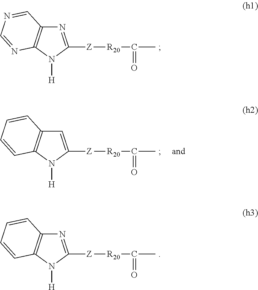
N1=C([Z][R20]C(=O)C)N([H])C2=C1C=NC=N2.C1=C([Z][R20]C(=O)C)N([H])C2=C1C=CC=C2.N1=C([Z][R20]C(=O)C)N([H])C2=C1C=CC=C2
